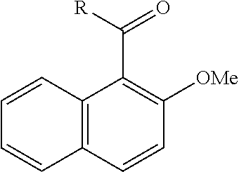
C12=C(C=CC([OMe])=C1C([R])=O)C=CC=C2
